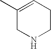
C1(C)=CCCNC1
